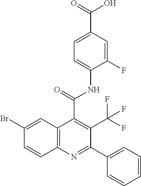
C1=C(C(=O)O)C=C(F)C(NC(=O)C2=C(C(F)(F)F)C(C3=CC=CC=C3)=NC3=C2C=C(Br)C=C3)=C1
